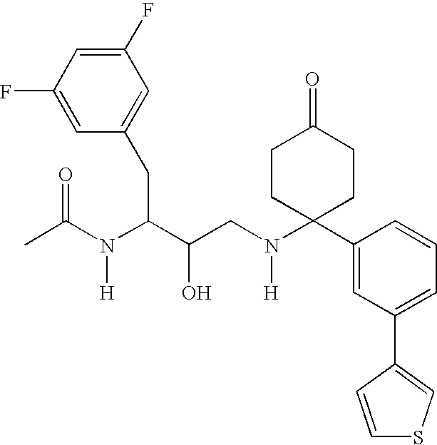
C1(F)=CC(F)=CC(CC(C(CN(C2(C3=CC(C4=CSC=C4)=CC=C3)CCC(=O)CC2)[H])O)N(C(C)=O)[H])=C1
